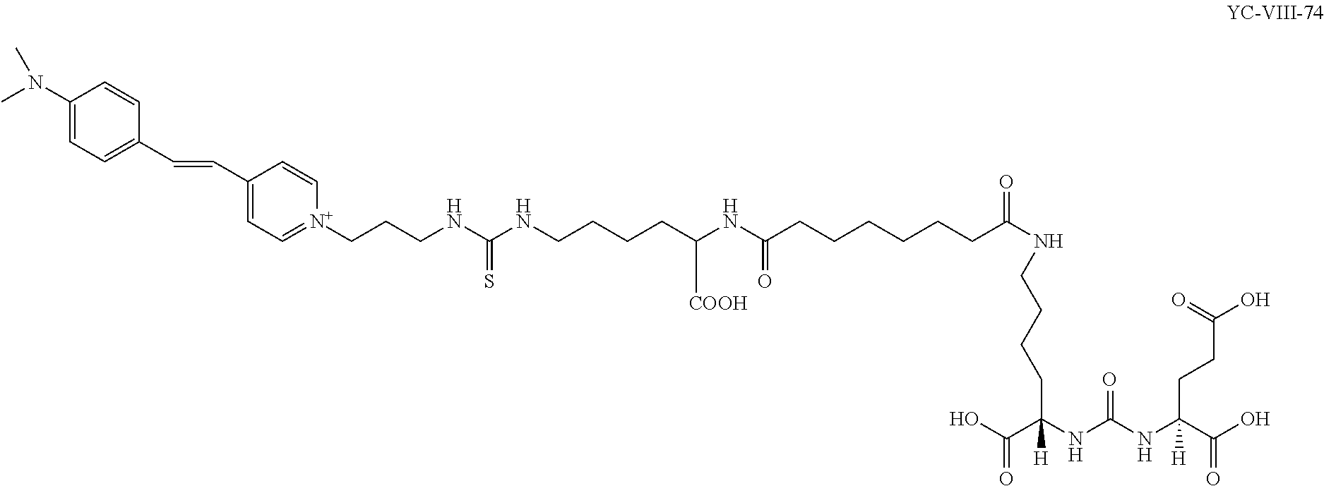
C(CCCCC(NCCCCC(NC(NC(C(O)=O)(CCC(O)=O)[H])=O)(C(O)=O)[H])=O)CC(NC(CCCCNC(=S)NCCC[N+]1=CC=C(C=CC2=CC=C(N(C)C)C=C2)C=C1)[COOH])=O
